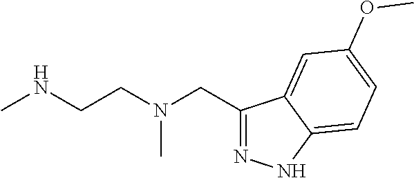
C1(CN(CCNC)C)=NNC2=CC=C(OC)C=C12
